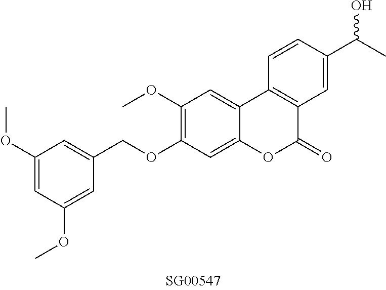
O(C1=C(OC)C=C2C(=C1)OC(=O)C1=C2C=CC(C(C)O)=C1)CC1=CC(OC)=CC(OC)=C1
